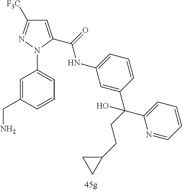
C1=C(CN)C=CC=C1N1C(C(NC2=CC=CC(C(C3=CC=CC=N3)(O)CCC3CC3)=C2)=O)=CC([F3C])=N1
